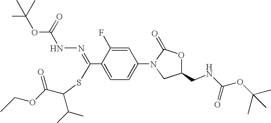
C(C1=CC=C(N2CC(CNC(OC(C)(C)C)=O)OC2=O)C=C1F)(=NNC(OC(C)(C)C)=O)SC(C(OCC)=O)C(C)C
